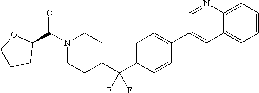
C1=NC2=CC=CC=C2C=C1C1=CC=C(C(C2CCN(C(C3OCCC3)=O)CC2)(F)F)C=C1
